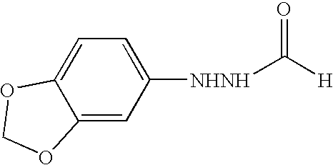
C12=CC([NHNH]C([H])=O)=CC=C1OCO2
